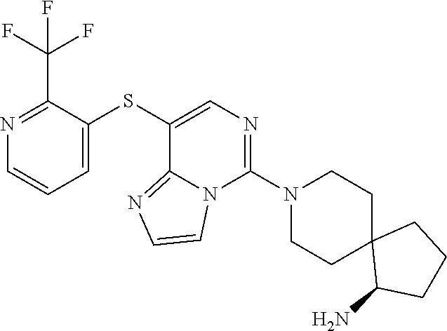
S(C1=CC=CN=C1C(F)(F)F)C1=CN=C(N2CCC3(CC2)C(N)CCC3)N2C1=NC=C2
